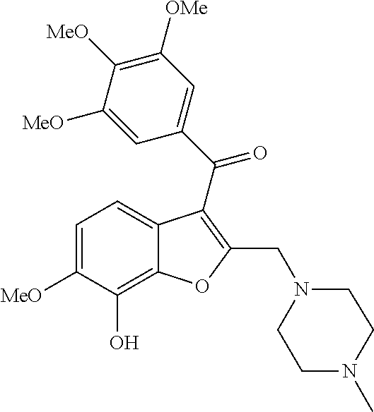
C12=C(O)C([MeO])=CC=C1C(C(C1=CC([OMe])=C([MeO])C([MeO])=C1)=O)=C(CN1CCN(C)CC1)O2
